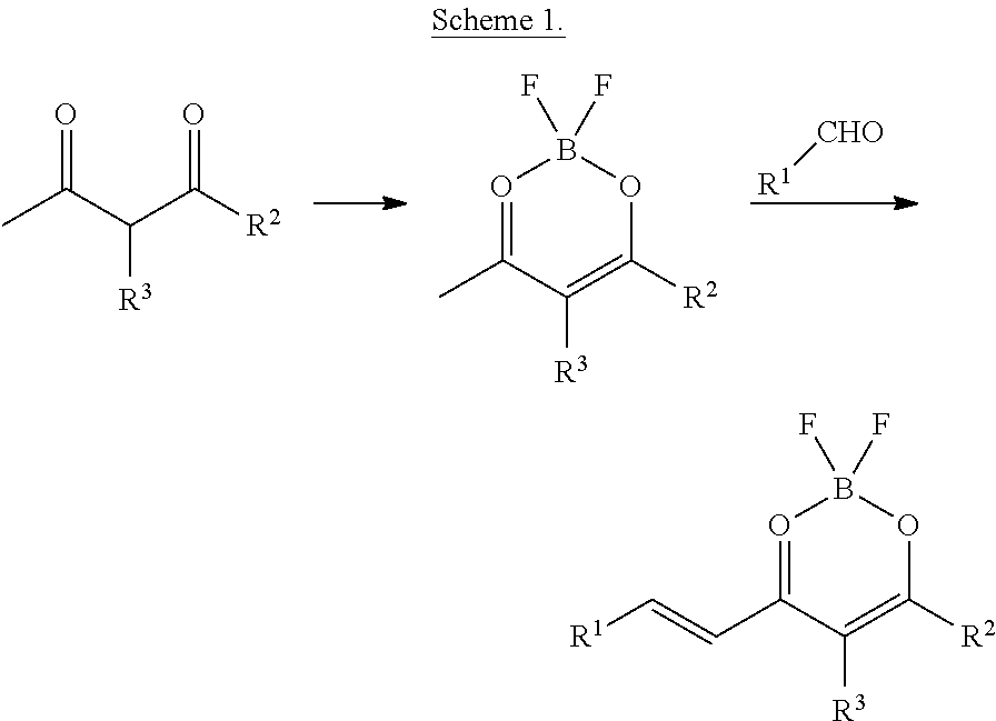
[R1][CHO].CC(C(C([R2])=O)[R3])=O.O1=C(C)C([R3])=C([R2])OB1(F)F.O1=C(C=C[R1])C([R3])=C([R2])OB1(F)F
